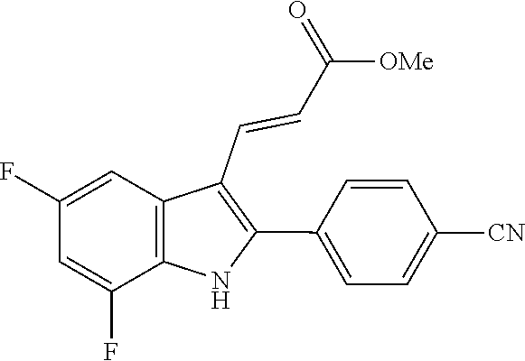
C(=CC(=O)[OMe])C1=C(C2=CC=C([CN])C=C2)NC2=C1C=C(F)C=C2F
